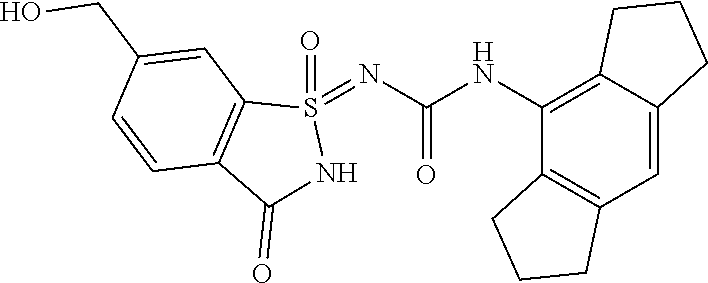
C12=C(C=C3C(=C1NC(=O)N=S1(=O)C4=C(C(=O)N1)C=CC(CO)=C4)CCC3)CCC2
